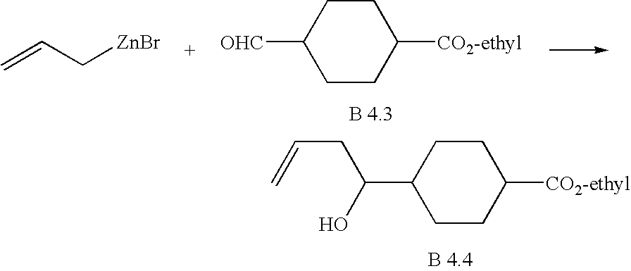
C1CC([CO2-ethyl])CCC1C(O)CC=C.C1CC([CO2-ethyl])CCC1[OHC].C=CC[ZnBr]
